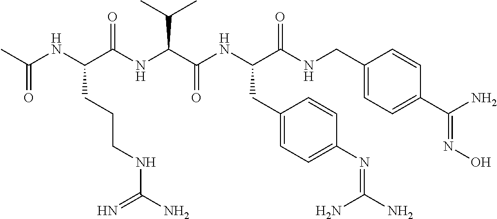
CC(NC(C(NC(C(C)C)C(NC(C(NCC1=CC=C(C(N)=NO)C=C1)=O)CC1=CC=C(N=C(N)N)C=C1)=O)=O)CCCNC(N)=N)=O
